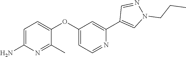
C1=C(N)N=C(C)C(OC2=CC=NC(C3=CN(CCC)N=C3)=C2)=C1
